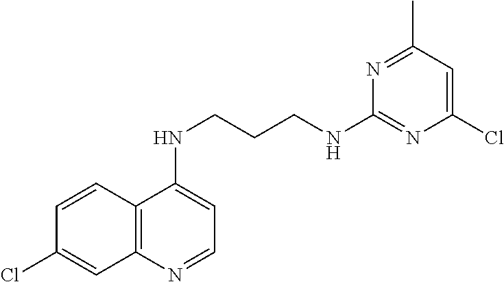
C12=C(N=CC=C1NCCCNC1=NC(Cl)=CC(C)=N1)C=C(Cl)C=C2
